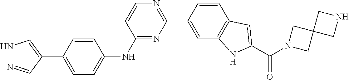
C1=CC(C2=NC=CC(NC3=CC=C(C4=CNN=C4)C=C3)=N2)=CC2=C1C=C(C(N1CC3(C1)CNC3)=O)N2
